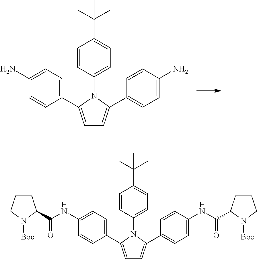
C1(C2=CC=C(C3=CC=C(N)C=C3)N2C2=CC=C(C(C)(C)C)C=C2)=CC=C(N)C=C1.C1(C2=CC=C(C3=CC=C(NC(C4CCCN4[Boc])=O)C=C3)N2C2=CC=C(C(C)(C)C)C=C2)=CC=C(NC(C2CCCN2[Boc])=O)C=C1
